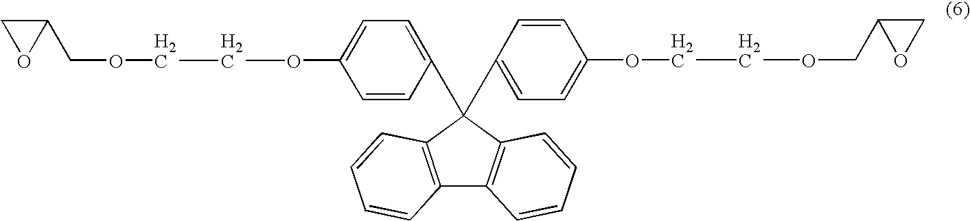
C1(COCCOC2=CC=C(C3(C4=CC=C(OCCOCC5CO5)C=C4)C4=C(C5=C3C=CC=C5)C=CC=C4)C=C2)CO1
